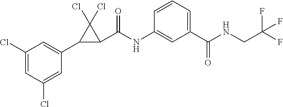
C1(Cl)=CC(Cl)=CC(C2C(C(NC3=CC(C(NCC(F)(F)F)=O)=CC=C3)=O)C2(Cl)Cl)=C1
